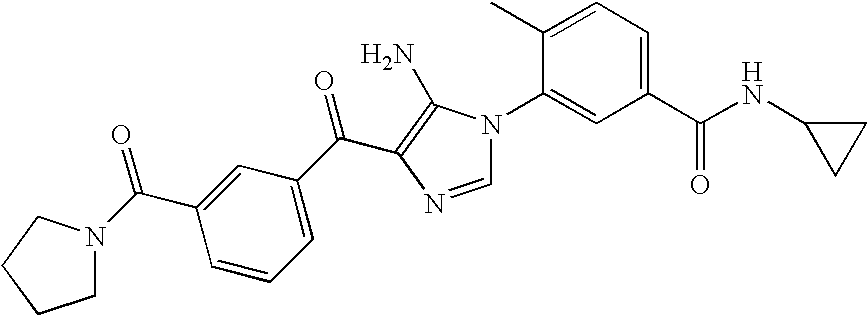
C1(C)=CC=C(C(NC2CC2)=O)C=C1N1C=NC(C(C2=CC=CC(C(=O)N3CCCC3)=C2)=O)=C1N
